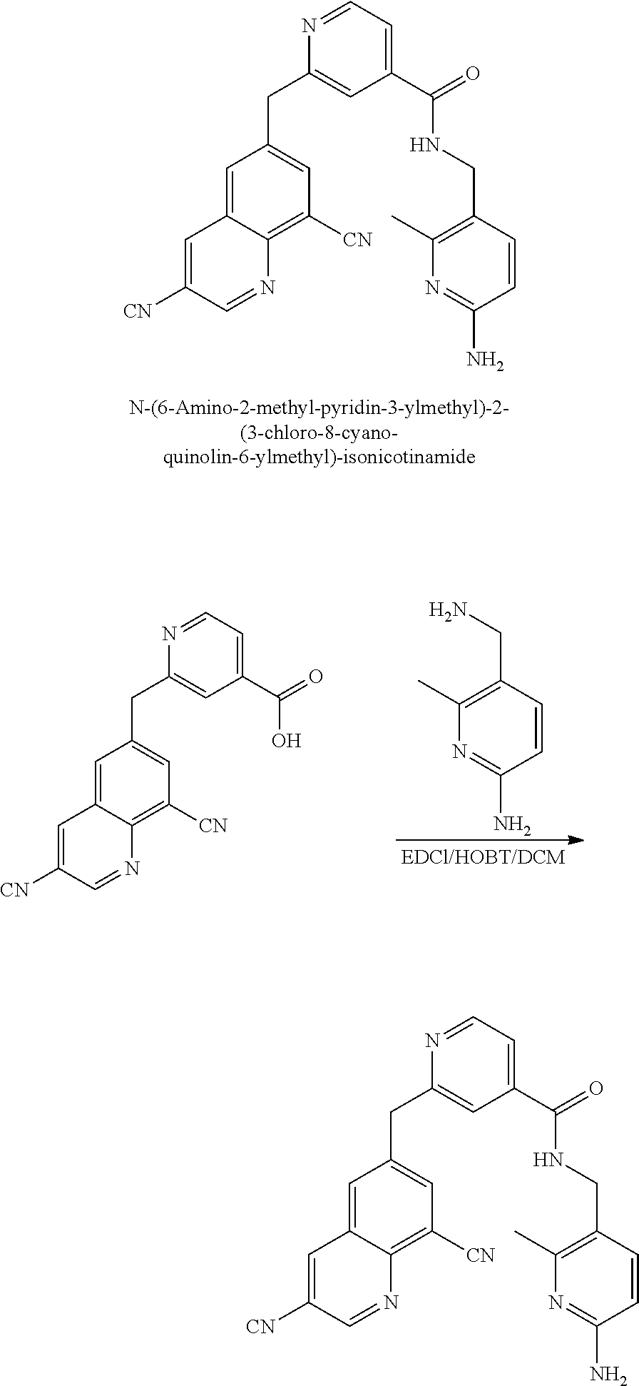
N1=CC=C(C(=O)O)C=C1CC1=CC([CN])=C2C(=C1)C=C([CN])C=N2.C1(C)=C(CN)C=CC(N)=N1.N1=CC=C(C(=O)NCC2=C(C)N=C(N)C=C2)C=C1CC1=CC([CN])=C2C(=C1)C=C([CN])C=N2.N1=CC=C(C(=O)NCC2=C(C)N=C(N)C=C2)C=C1CC1=CC([CN])=C2C(=C1)C=C([CN])C=N2
